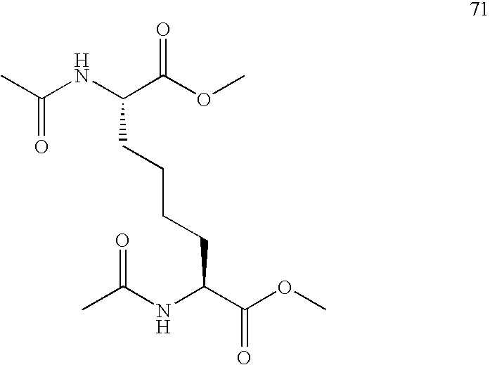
C(CCCC(C(OC)=O)NC(C)=O)C(NC(C)=O)C(OC)=O
